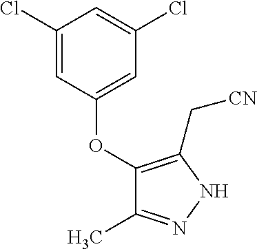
C1(OC2=CC(Cl)=CC(Cl)=C2)=C(C[CN])NN=C1C
